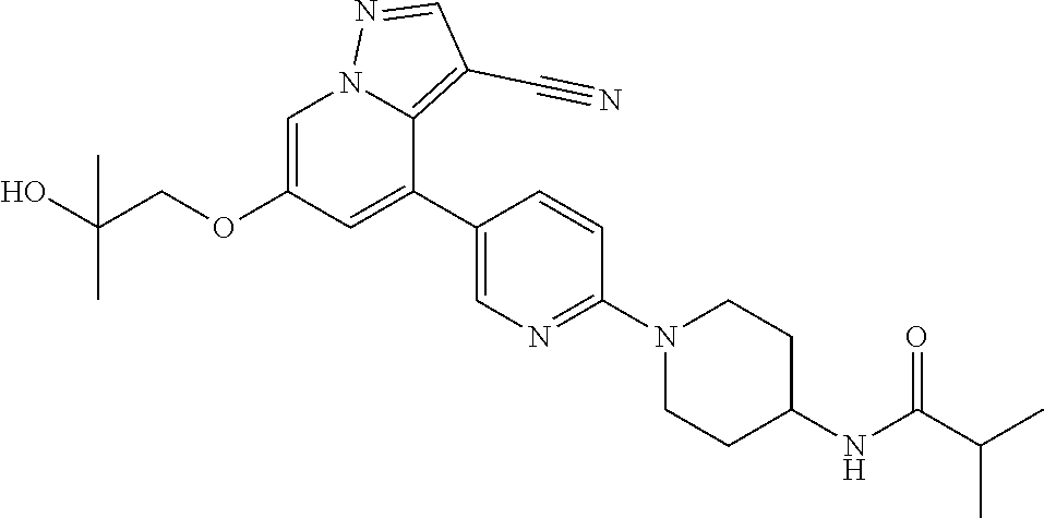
C1=C(OCC(O)(C)C)C=C(C2=CN=C(N3CCC(NC(C(C)C)=O)CC3)C=C2)C2=C(C#N)C=NN12
